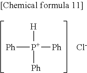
[P+]([Ph])([Ph])([H])[Ph].[Cl-]
